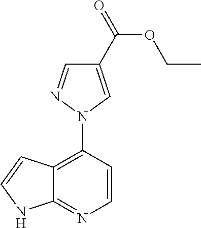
C12=NC=CC(N3N=CC(C(=O)OCC)=C3)=C1C=CN2
